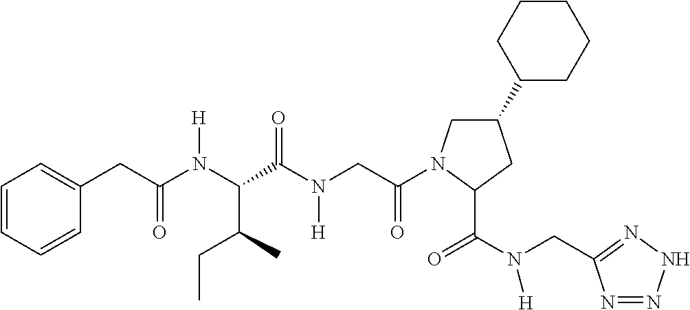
C1(C2CCCCC2)CN(C(CN(C(C(N(C(CC2=CC=CC=C2)=O)[H])C(C)CC)=O)[H])=O)C(C(N(CC2=NNN=N2)[H])=O)C1
